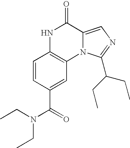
N12C(=CN=C1C(CC)CC)C(=O)NC1=C2C=C(C(=O)N(CC)CC)C=C1
